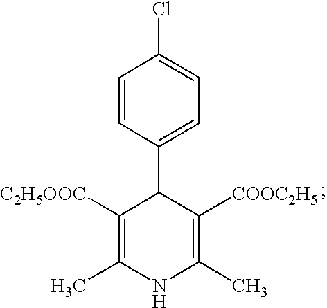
C1=CC(C2C([C2H5OOC])=C(C)NC(C)=C2[COOC2H5])=CC=C1Cl
